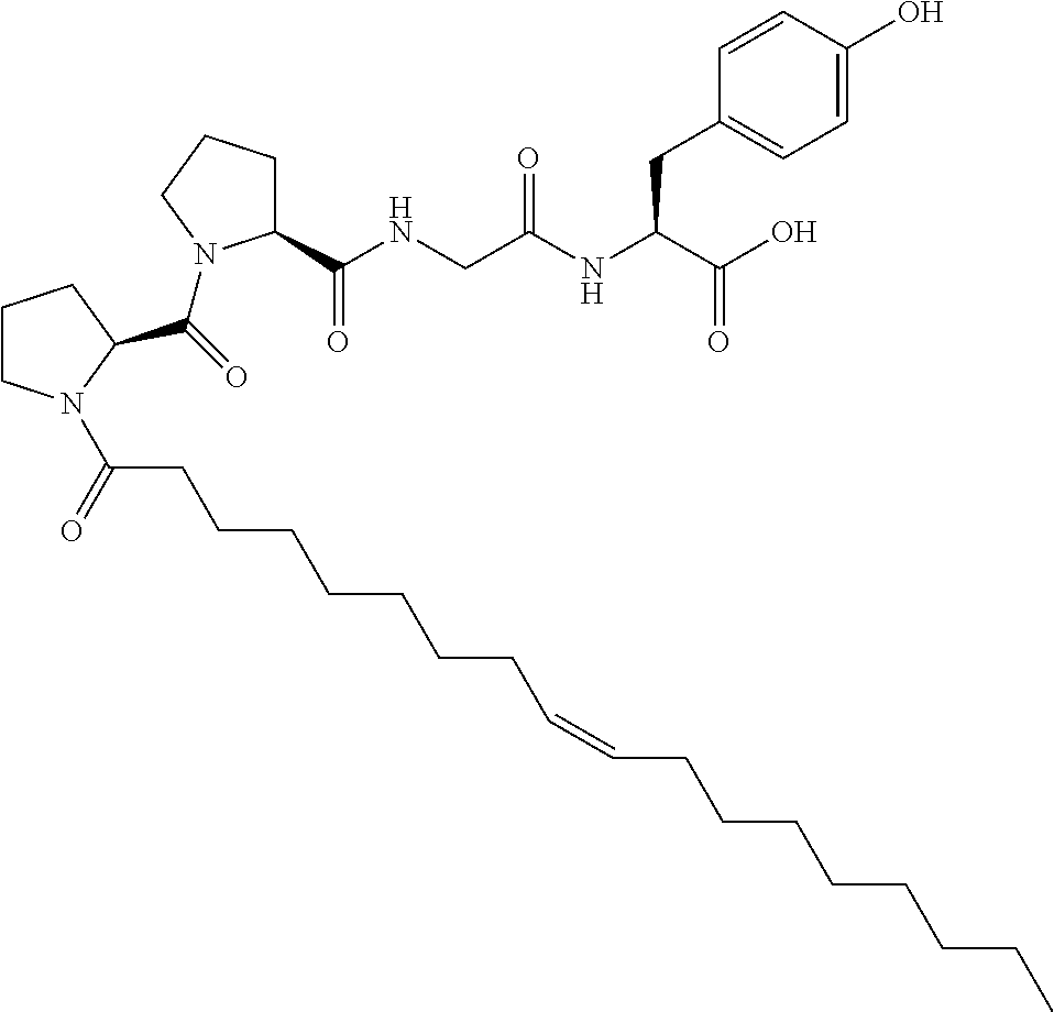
C1(C(NCC(NC(C(O)=O)CC2=CC=C(O)C=C2)=O)=O)CCCN1C(=O)C1N(C(=O)CCCCCCCC=CCCCCCCCC)CCC1
